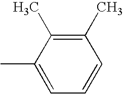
CC1=CC=CC(C)=C1C
